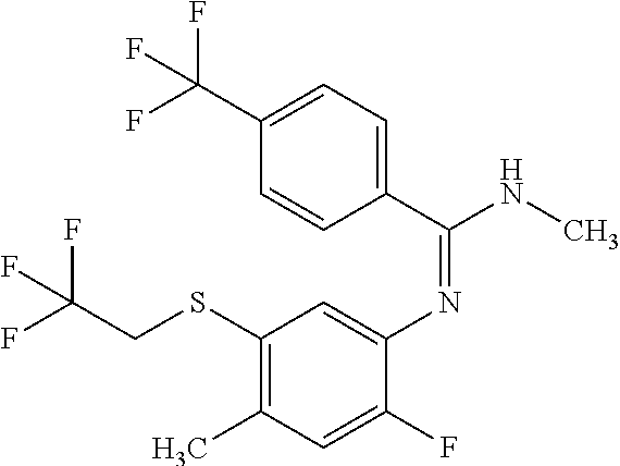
C1(C(NC)=NC2=CC(SCC(F)(F)F)=C(C)C=C2F)=CC=C(C(F)(F)F)C=C1
